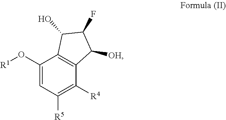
C1(O[R1])=CC([R5])=C([R4])C2=C1C(O)C(F)C2[OH]
